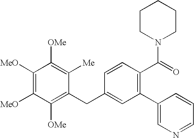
C1([MeO])=C([MeO])C([OMe])=C(CC2=CC(C3=CN=CC=C3)=C(C(=O)N3CCCCC3)C=C2)C([Me])=C1[OMe]
